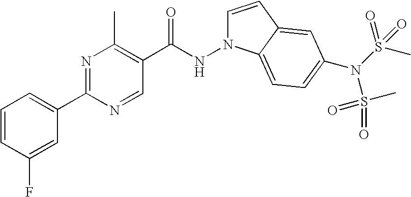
C1=CC(F)=CC(C2=NC(C)=C(C(NN3C=CC4=CC(N(S(C)(=O)=O)S(=O)(C)=O)=CC=C34)=O)C=N2)=C1
